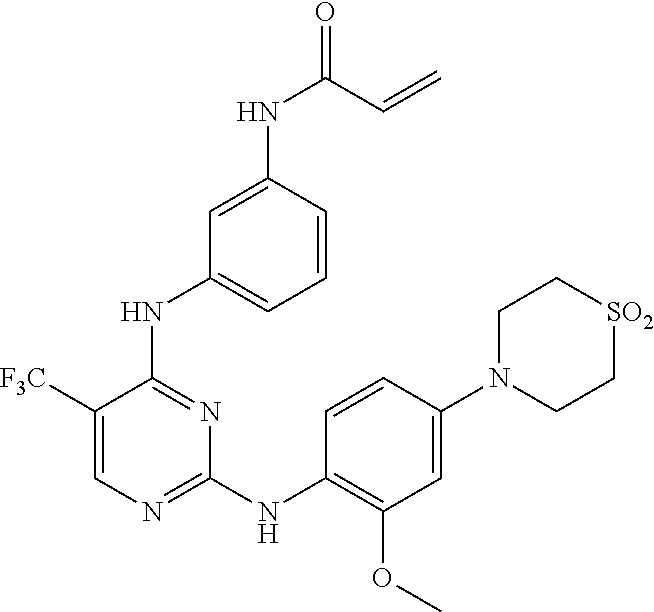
C1(NC(=O)C=C)=CC(NC2=NC(NC3=C(OC)C=C(N4CC[SO2]CC4)C=C3)=NC=C2[F3C])=CC=C1
